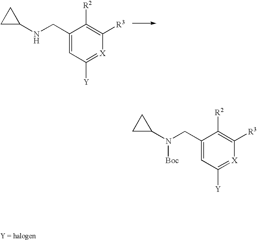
C1(CNC2CC2)=CC([Y])=[X]C([R3])=C1[R2].C1(CN(C2CC2)[Boc])=CC([Y])=[X]C([R3])=C1[R2]
